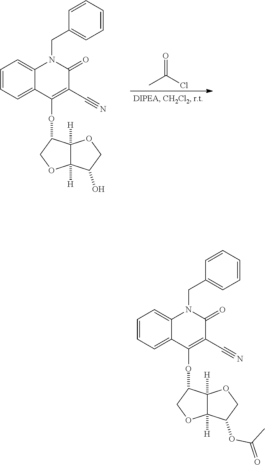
C1=CC=C2C(=C1)N(CC1=CC=CC=C1)C(=O)C(C#N)=C2OC1C2([H])C([H])(OC1)C(O)CO2.O=C(Cl)C.C1=CC=C2C(=C1)N(CC1=CC=CC=C1)C(=O)C(C#N)=C2OC1C2([H])C([H])(OC1)C(OC(C)=O)CO2
